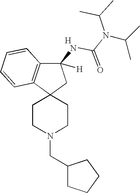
C1CN(CC2CCCC2)CCC12CC(NC(N(C(C)C)C(C)C)=O)([H])C1=C2C=CC=C1.[H]
